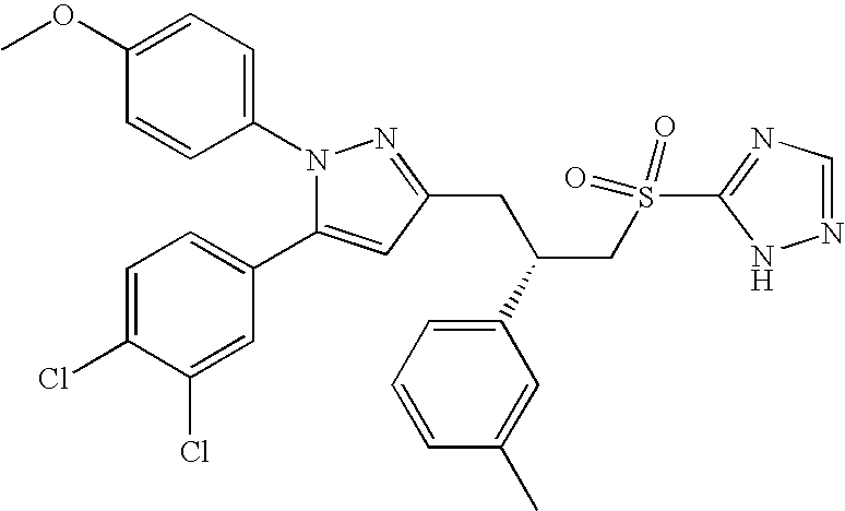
N1(C2=CC=C(OC)C=C2)C(C2=CC=C(Cl)C(Cl)=C2)=CC(CC(C2=CC=CC(C)=C2)CS(C2=NC=NN2)(=O)=O)=N1
